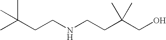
C(CCNCCC(CO)(C)C)(C)(C)C
